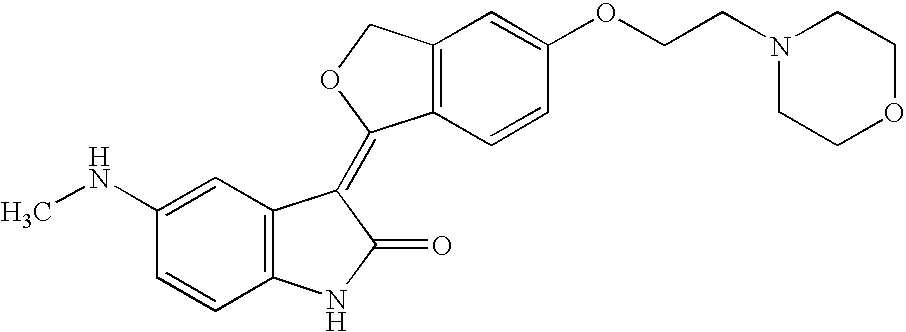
C1=C(NC)C=CC2=C1C(=C1C3=C(C=C(OCCN4CCOCC4)C=C3)CO1)C(=O)N2
